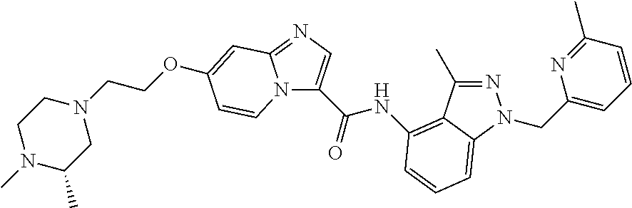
N12C(=NC=C1C(NC1=C3C(C)=NN(CC4=CC=CC(C)=N4)C3=CC=C1)=O)C=C(OCCN1CCN(C)C(C)C1)C=C2
